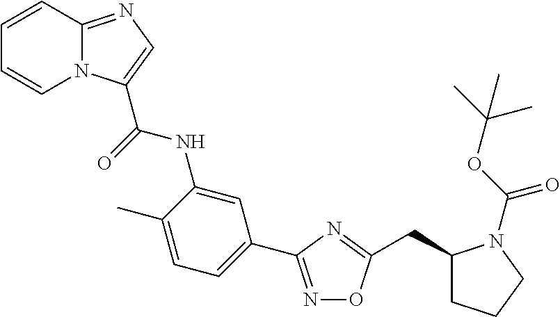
C1=CC2=NC=C(C(=O)NC3=CC(C4=NOC(CC5CCCN5C(OC(C)(C)C)=O)=N4)=CC=C3C)N2C=C1
